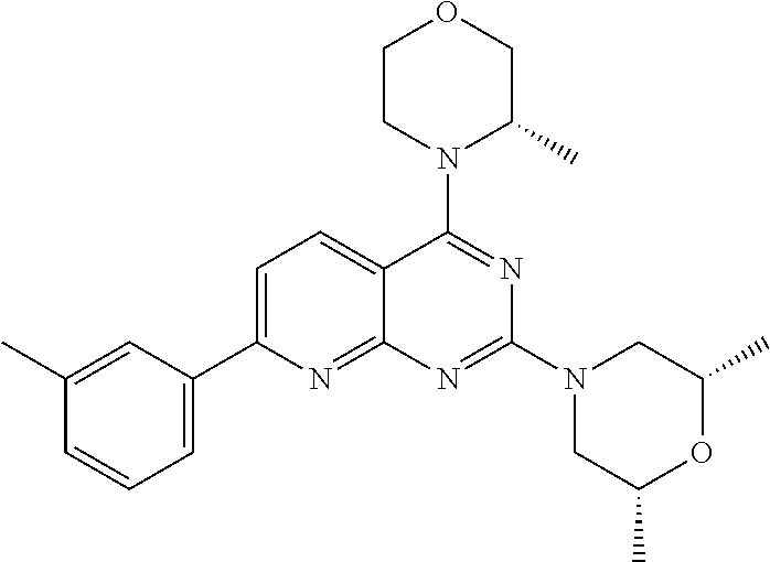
C1=C(C2=CC=CC(C)=C2)N=C2C(=C1)C(N1C(C)COCC1)=NC(N1CC(C)OC(C)C1)=N2
